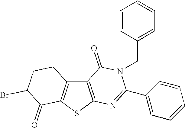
C12=C(SC3=C1CCC(Br)C3=O)N=C(C1=CC=CC=C1)N(CC1=CC=CC=C1)C2=O
